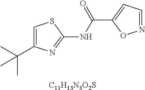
[C11H13N3O2S].C(C1=CC=NO1)(=O)NC1=NC(C(C)(C)C)=CS1
